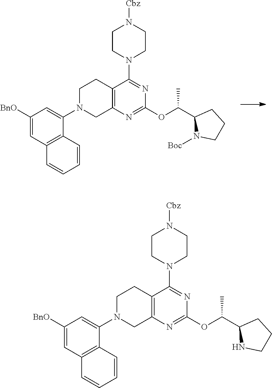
C1([BnO])=CC2=C(C(N3CC4=C(CC3)C(N3CCN([Cbz])CC3)=NC(OC(C3NCCC3)C)=N4)=C1)C=CC=C2.C1([BnO])=CC2=C(C(N3CC4=C(CC3)C(N3CCN([Cbz])CC3)=NC(OC(C3N([Boc])CCC3)C)=N4)=C1)C=CC=C2
